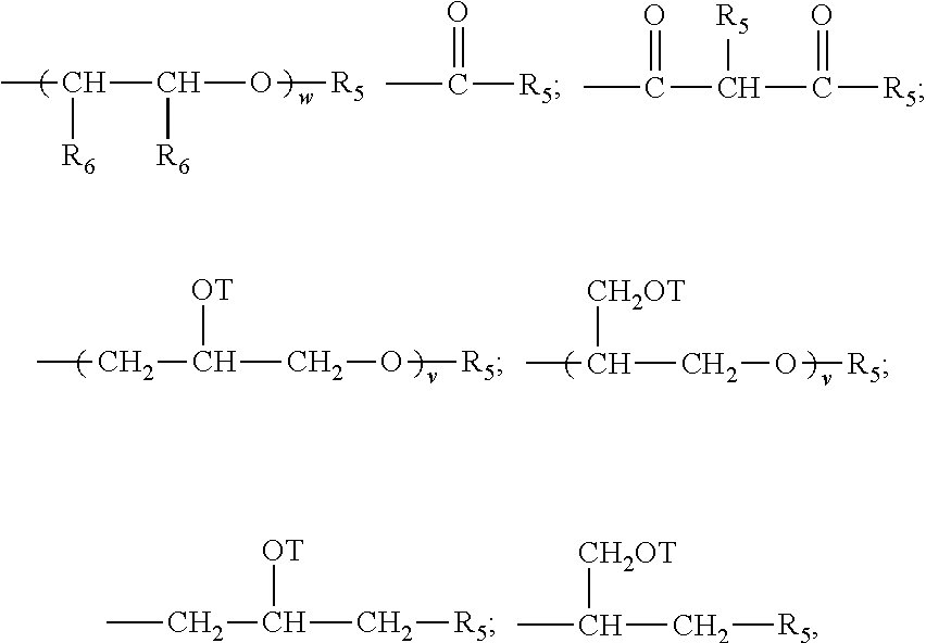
CC([R6])C(O[R5])[R6].CC(=O)[R5].CC(=O)C([R5])C(=O)[R5].CCC(CO[R5])[OT].CC(CO[R5])[CH2OT].CCC(C[R5])[OT].CC(C[R5])[CH2OT]
